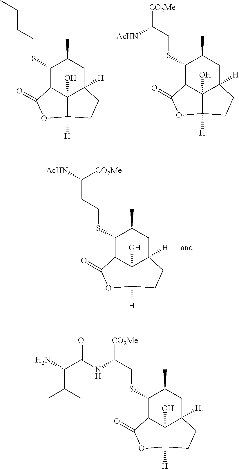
S(C1C2C3(O)C([H])(CC1C)CCC3([H])OC2=O)CCCC.S(C1C2C3(O)C([H])(CC1C)CCC3([H])OC2=O)CC([CO2Me])[AcHN].S(C1C2C3(O)C([H])(CC1C)CCC3([H])OC2=O)CCC([AcHN])[CO2Me].S(C1C2C3(O)C([H])(CC1C)CCC3([H])OC2=O)CC([CO2Me])NC(C(N)C(C)C)=O
